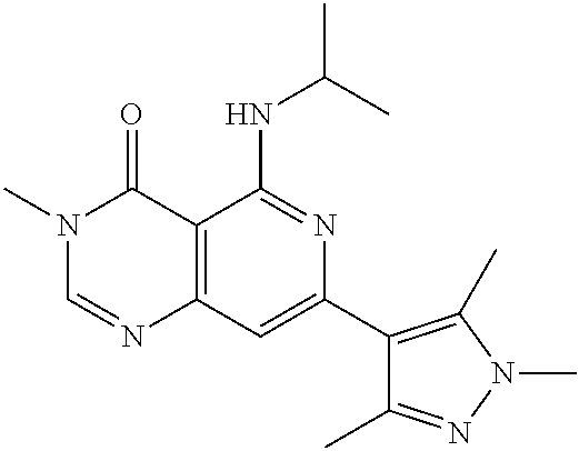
C12=C(C=C(C3=C(C)N(C)N=C3C)N=C1NC(C)C)N=CN(C)C2=O
